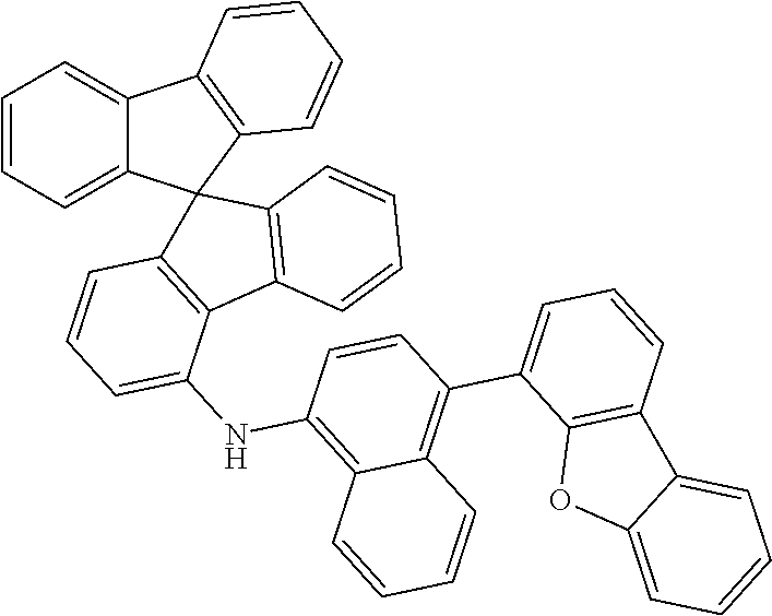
C1=CC=C(C2=C3C(=C(NC4=CC=CC5=C4C4=C(C=CC=C4)C54C5=CC=CC=C5C5=C4C=CC=C5)C=C2)C=CC=C3)C2=C1C1=CC=CC=C1O2
